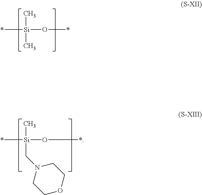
*[Si](O*)(C)CN1CCOCC1.*[Si](O*)(C)C
